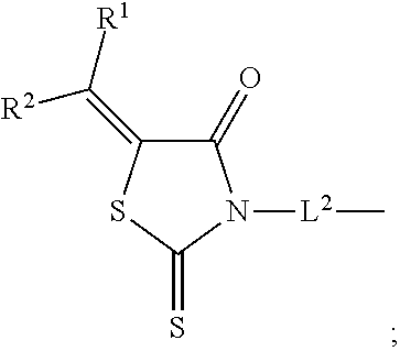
C1(=C([R1])[R2])C(=O)N([L2]C)C(=S)S1
